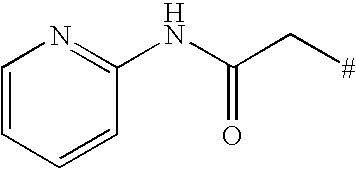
C1=CC=CC(NC(C[#])=O)=N1
